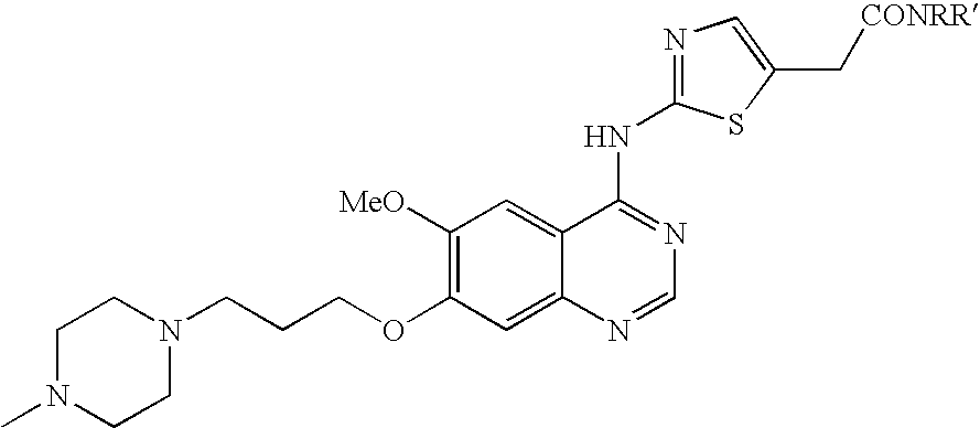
N1(CCCOC2=C([MeO])C=C3C(=C2)N=CN=C3NC2=NC=C(C[CONRR])S2)CCN(C)CC1
